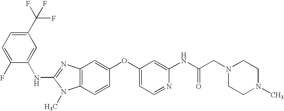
C1(C(F)(F)F)=CC=C(F)C(NC2=NC3=C(N2C)C=CC(OC2=CC=NC(NC(CN4CCN(C)CC4)=O)=C2)=C3)=C1
